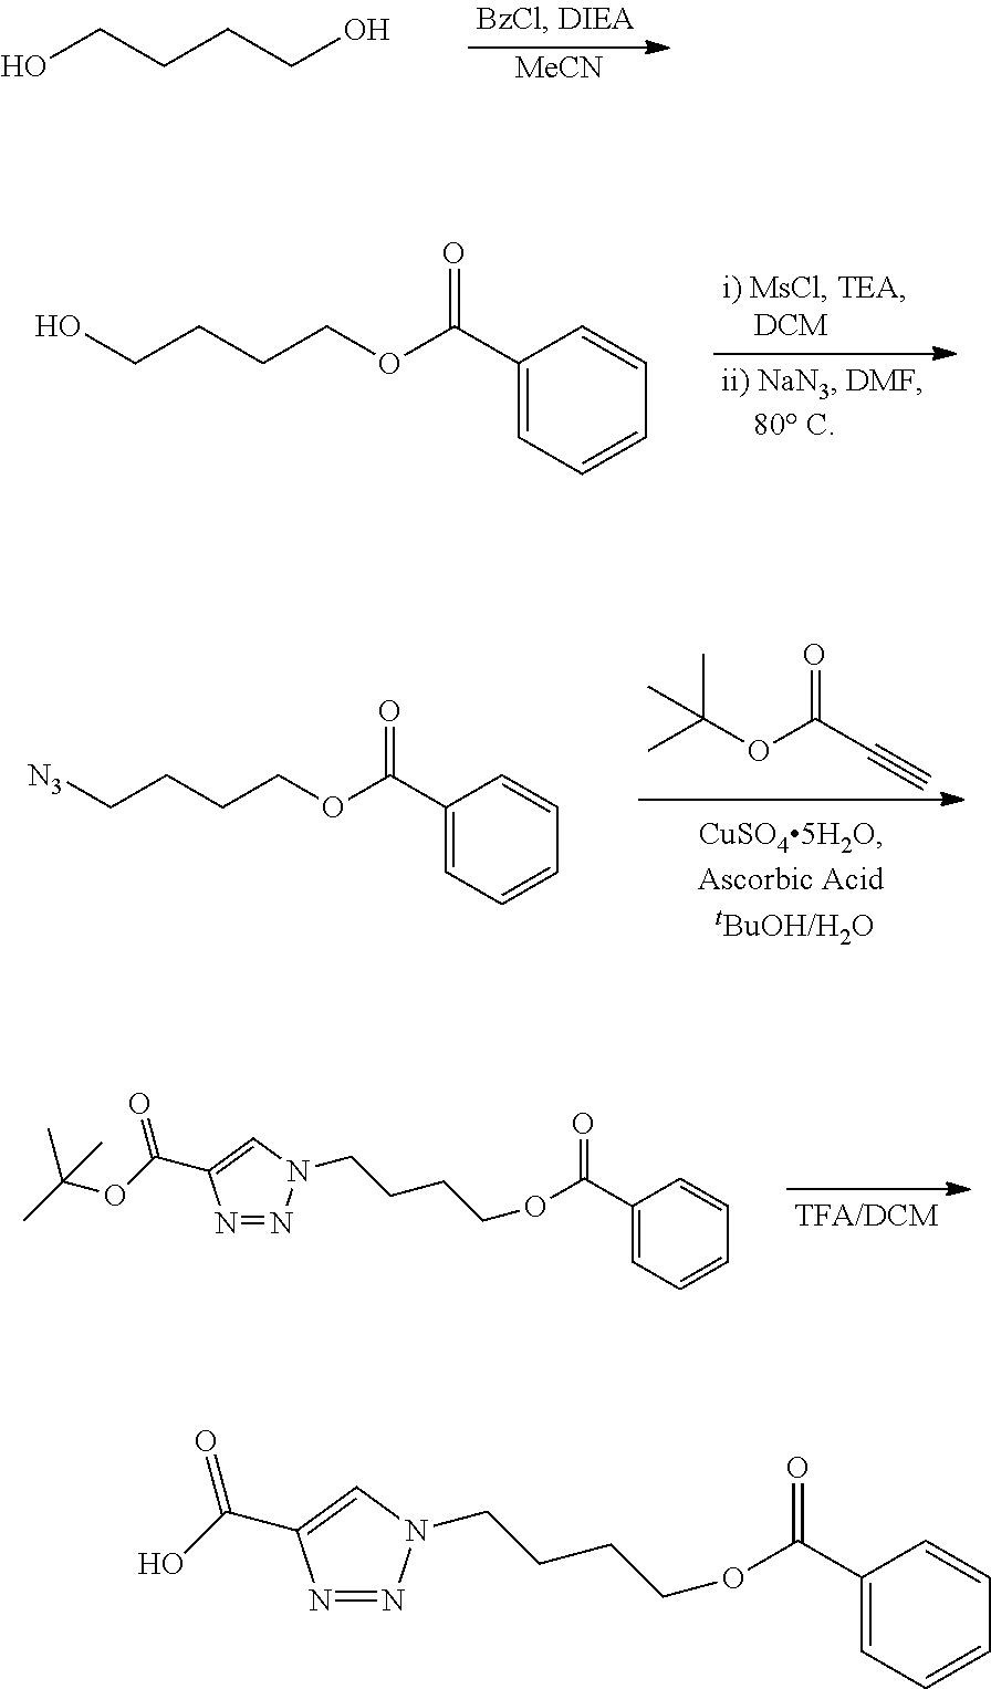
[MeCN].OCCCCO.C1(C(OCCCCO)=O)=CC=CC=C1.C(OC(=O)C#C)(C)(C)C.C1(C(OCCCC[N3])=O)=CC=CC=C1.C1(C(OCCCCN2N=NC(C(=O)OC(C)(C)C)=C2)=O)=CC=CC=C1.C1(C(OCCCCN2N=NC(C(=O)O)=C2)=O)=CC=CC=C1
